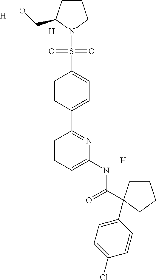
[H].[H].[H].C1CCN(S(C2=CC=C(C3=NC(NC(=O)C4(C5=CC=C(Cl)C=C5)CCCC4)=CC=C3)C=C2)(=O)=O)C1CO
